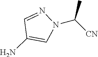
N1(C([CN])C)N=CC(N)=C1
